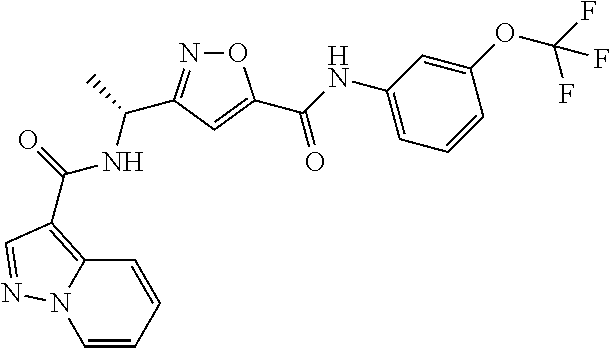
C1=CC=CC2=C(C(=O)NC(C)C3=NOC(C(NC4=CC=CC(OC(F)(F)F)=C4)=O)=C3)C=NN12
